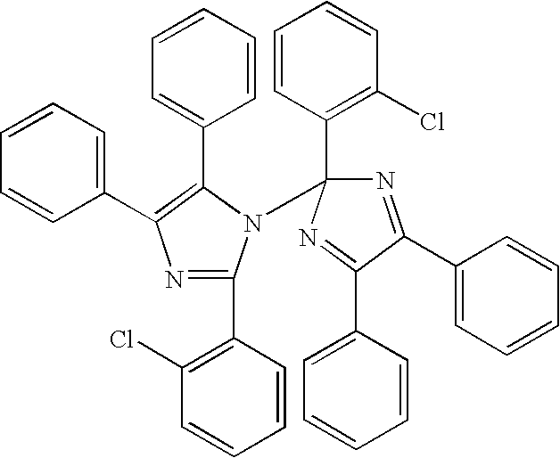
C1(C2=C(C3=CC=CC=C3)N(C3(C4=C(Cl)C=CC=C4)N=C(C4=CC=CC=C4)C(C4=CC=CC=C4)=N3)C(C3=C(Cl)C=CC=C3)=N2)=CC=CC=C1
